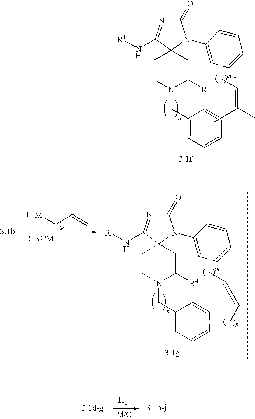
CCC=C(C)C.C1CN(CC2=CC=CC=C2)C([R4])CC12N(C1=CC=CC=C1)C(=O)N=C2N[R1].[M]CC=C.C1CN(CC2=CC=CC=C2)C([R4])CC12N(C1=CC=CC=C1)C(=O)N=C2N[R1].CCC=CCC.[H2]
